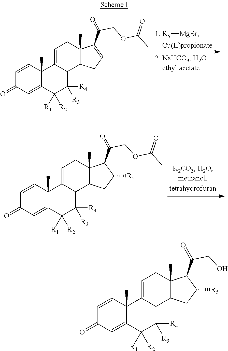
[1. R5][MgBr].C1=C2C([R2])([R1])C([R4])([R3])C3C(=CCC4(C)C(C(=O)COC(C)=O)=CCC34)C2(C)C=CC1=O.C1=C2C([R2])([R1])C([R4])([R3])C3C(=CCC4(C)C(C(=O)COC(C)=O)C([R5])CC34)C2(C)C=CC1=O.C1=C2C([R2])([R1])C([R4])([R3])C3C(=CCC4(C)C(C(CO)=O)C([R5])CC43)C2(C)C=CC1=O
